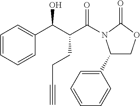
C1=CC=CC(C(C(C(N2C(C3=CC=CC=C3)COC2=O)=O)CCC#C)O)=C1
